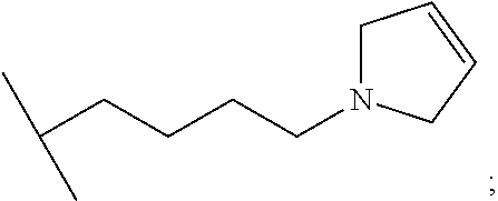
C(CCCCN1CC=CC1)(C)C
